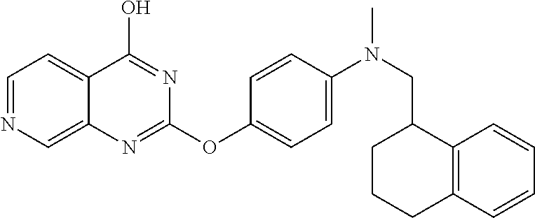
C1=NC=C2C(=C1)C(O)=NC(OC1=CC=C(N(C)CC3C4=C(CCC3)C=CC=C4)C=C1)=N2
